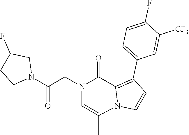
C(CN1C=C(C)N2C(=C(C3=CC=C(F)C([CF3])=C3)C=C2)C1=O)(N1CC(F)CC1)=O
